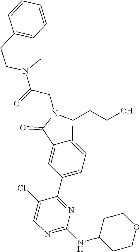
N1=C(NC2CCOCC2)N=C(C2=CC=C3C(=C2)C(=O)N(CC(=O)N(C)CCC2=CC=CC=C2)C3CCO)C(Cl)=C1
